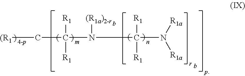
C(C(N(C(N([R1a])[R1a])([R1])[R1])[(R1a)2-r])([R1])[R1])[(R1]
